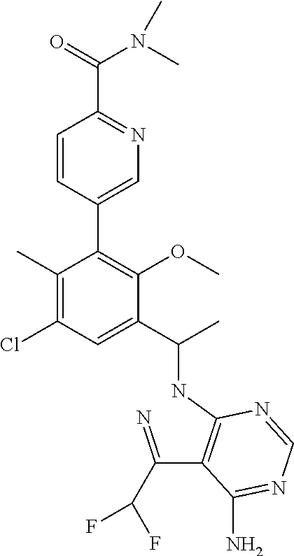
C1=CC(C2=C(OC)C(C(C)NC3=C(C(=N)C(F)F)C(N)=NC=N3)=CC(Cl)=C2C)=CN=C1C(N(C)C)=O
